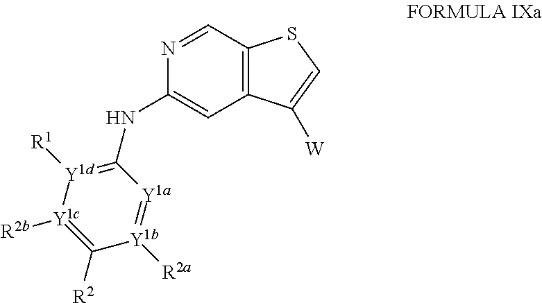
N1=CC2=C(C=C1NC1=[Y1d]([R1])[Y1c]([R2b])=C([R2])[Y1b]([R2a])=[Y1a]1)C([W])=CS2
